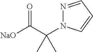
N1=CC=CN1C(C([NaO])=O)(C)C
